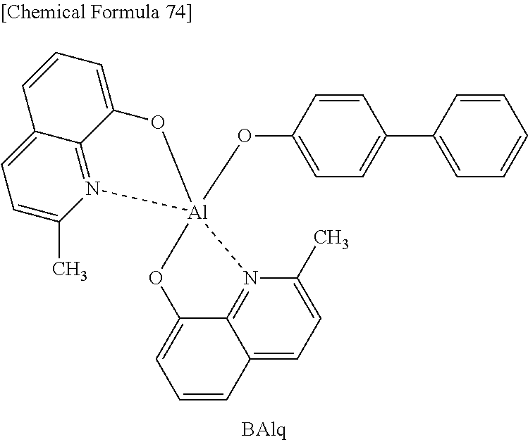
C12=CC=CC3=CC=C(C)N(=C13)[Al]1(OC3=CC=C(C4=CC=CC=C4)C=C3)(O2)OC2=CC=CC3=CC=C(C)N1=C23
